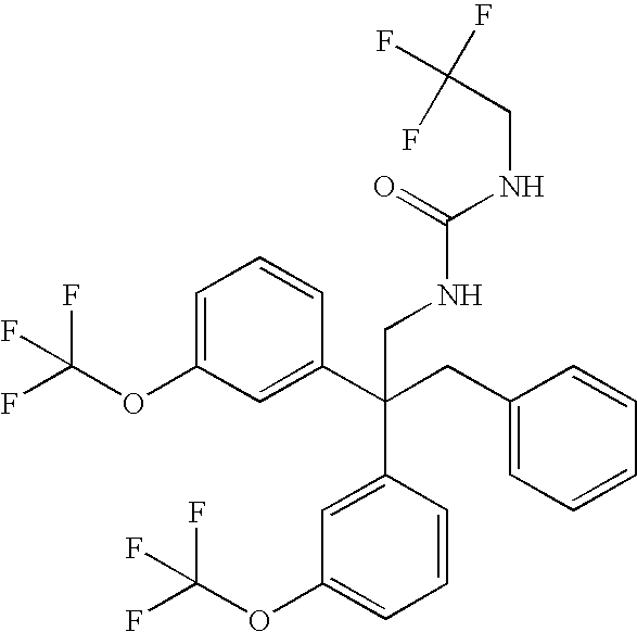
C1=C(OC(F)(F)F)C=C(C(CC2=CC=CC=C2)(C2=CC(OC(F)(F)F)=CC=C2)CNC(NCC(F)(F)F)=O)C=C1
